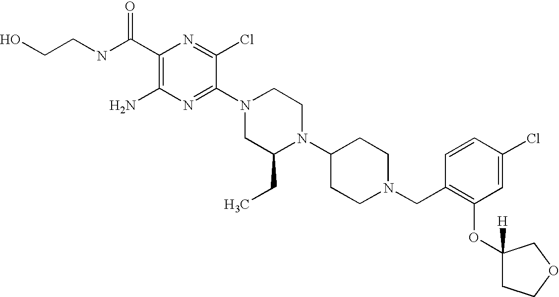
C1(C(NCCO)=O)=C(N)N=C(N2CC(CC)N(C3CCN(CC4=C(OC5([H])CCOC5)C=C(Cl)C=C4)CC3)CC2)C(Cl)=N1
